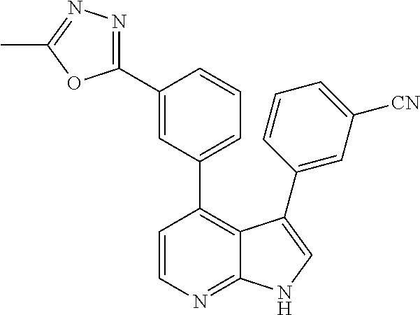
C1=CN=C2C(=C1C1=CC=CC(C3=NN=C(C)O3)=C1)C(C1=CC([CN])=CC=C1)=CN2
